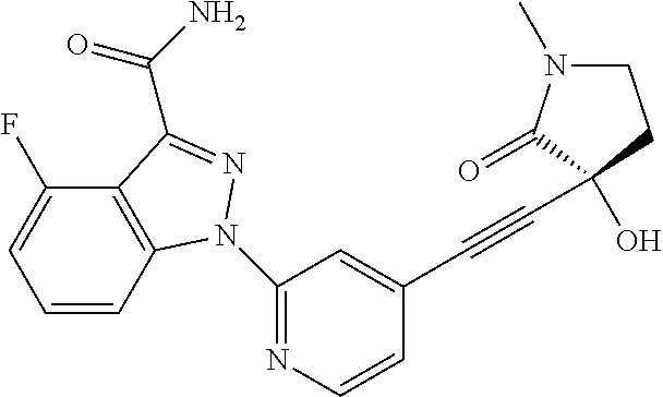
C1=CC2=C(C(F)=C1)C(C(=O)N)=NN2C1=NC=CC(C#CC2(O)C(=O)N(C)CC2)=C1
